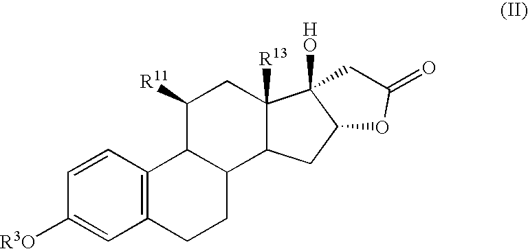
C1=C([R3O])C=CC2=C1CCC1C2C([R11])CC2([R13])C1CC1C2(O)CC(=O)O1
